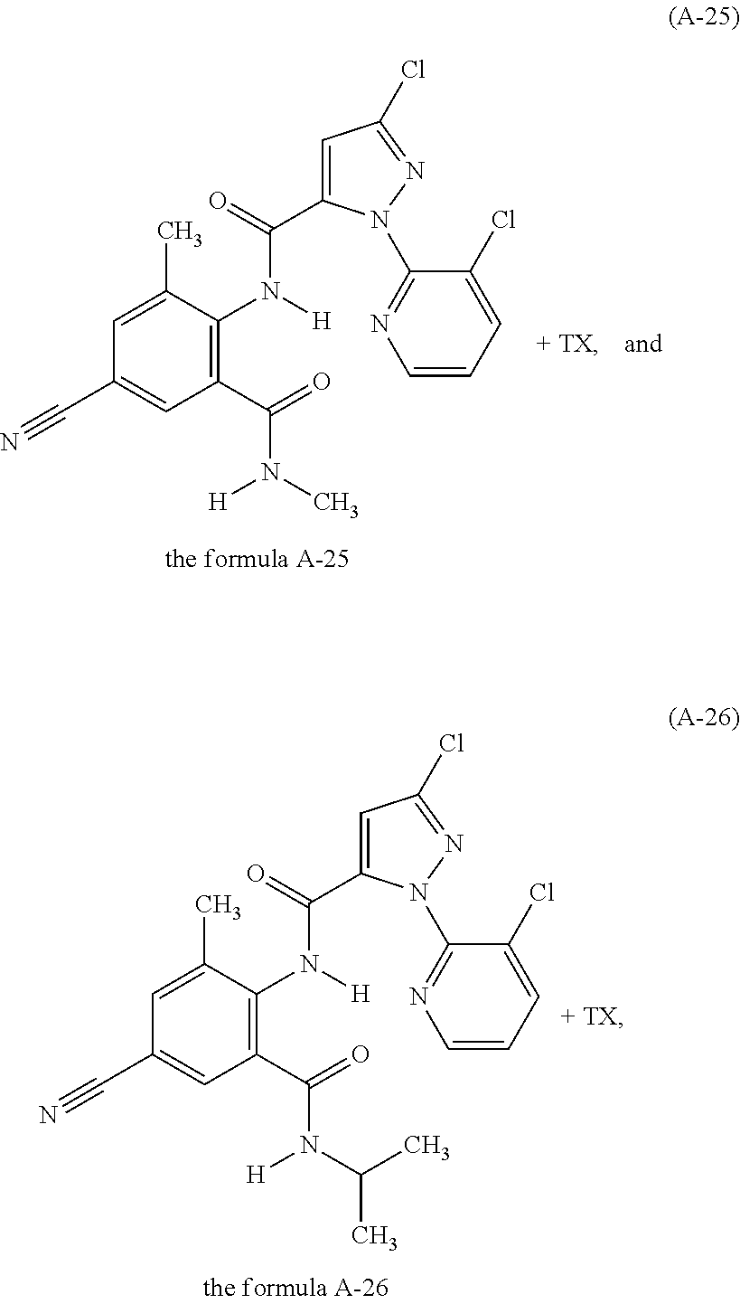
C1(C(=O)N([H])C(C)C)=C(N(C(=O)C2=CC(Cl)=NN2C2=NC=CC=C2Cl)[H])C(C)=CC(C#N)=C1.C1(C(=O)N([H])C)=C(N(C(=O)C2=CC(Cl)=NN2C2=NC=CC=C2Cl)[H])C(C)=CC(C#N)=C1
